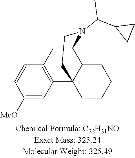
C1=CC([MeO])=CC2=C1CC1C3C2(CCN1C(C1CC1)C)CCCC3
